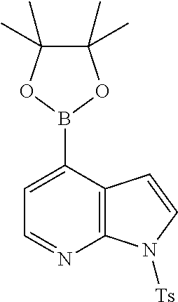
C1=NC2=C(C(B3OC(C)(C)C(C)(C)O3)=C1)C=CN2[Ts]
